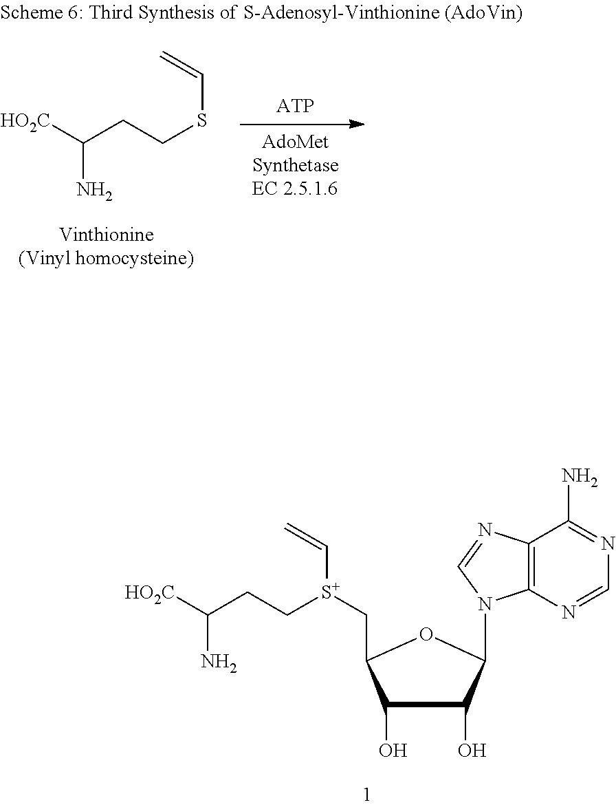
S(CCC([HO2C])N)C=C.C1(O)C(O)C(N2C3=C(C(N)=NC=N3)N=C2)OC1C[S+](CCC([HO2C])N)C=C
